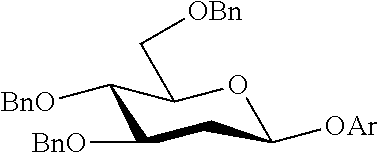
C1([BnO])C([BnO])CC([OAr])OC1C[OBn]
